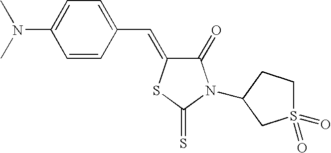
C1=CC(C=C2C(=O)N(C3CCS(=O)(=O)C3)C(=S)S2)=CC=C1N(C)C
